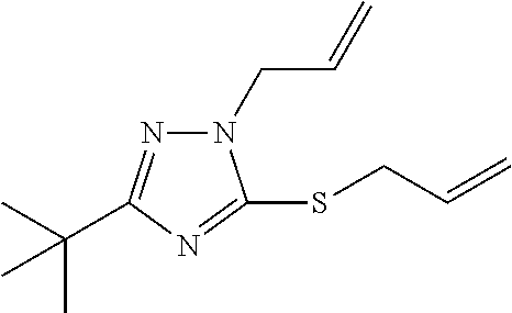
N1(CC=C)N=C(C(C)(C)C)N=C1SCC=C
